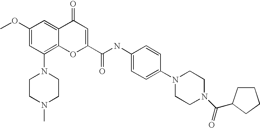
C1(OC)=CC(N2CCN(C)CC2)=C2C(=C1)C(=O)C=C(C(=O)NC1=CC=C(N3CCN(C(=O)C4CCCC4)CC3)C=C1)O2
